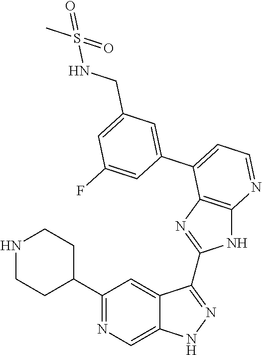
C1(C2=NC=C3C(=C2)C(C2=NC4=C(N2)N=CC=C4C2=CC(CNS(C)(=O)=O)=CC(F)=C2)=NN3)CCNCC1
